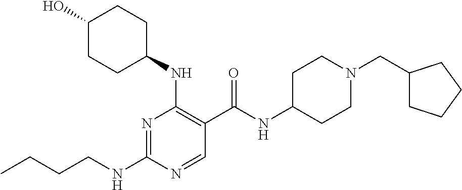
CCCCNC1=NC(NC2CCC(O)CC2)=C(C(NC2CCN(CC3CCCC3)CC2)=O)C=N1
